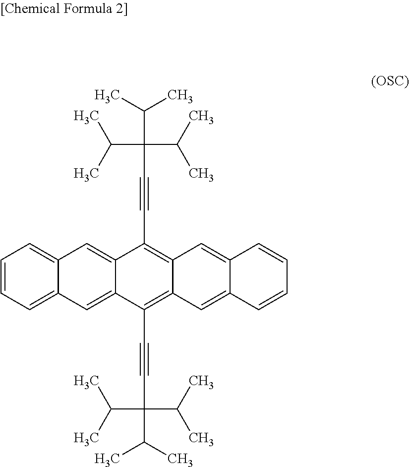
C1=CC=C2C(=C1)C=C1C(=C2)C(C#CC(C(C)C)(C(C)C)C(C)C)=C2C(=C1C#CC(C(C)C)(C(C)C)C(C)C)C=C1C(=C2)C=CC=C1
